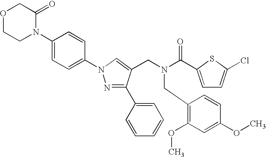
C1(N2CCOCC2=O)=CC=C(N2N=C(C3=CC=CC=C3)C(CN(C(=O)C3=CC=C(Cl)S3)CC3=C(OC)C=C(OC)C=C3)=C2)C=C1
